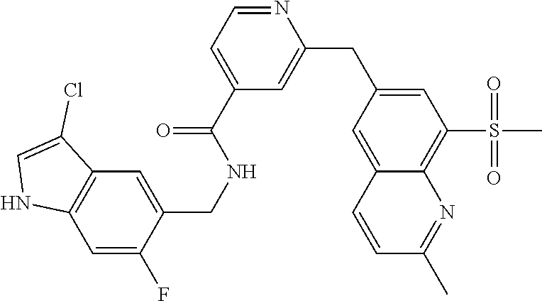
C12=C(C=C(CNC(C3=CC=NC(CC4=CC(S(C)(=O)=O)=C5C(=C4)C=CC(C)=N5)=C3)=O)C(F)=C1)C(Cl)=CN2
